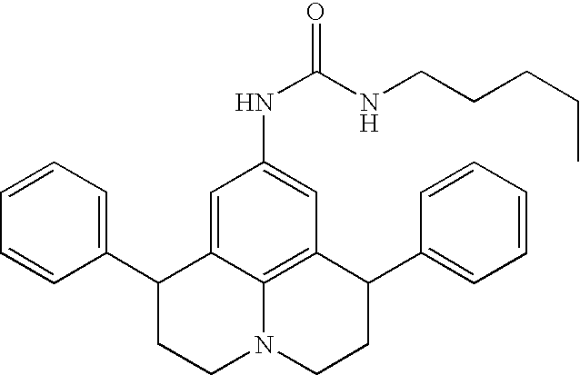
C1=CC=C(C2CCN3C4=C(C(C5=CC=CC=C5)CC3)C=C(NC(=O)NCCCCC)C=C24)C=C1
